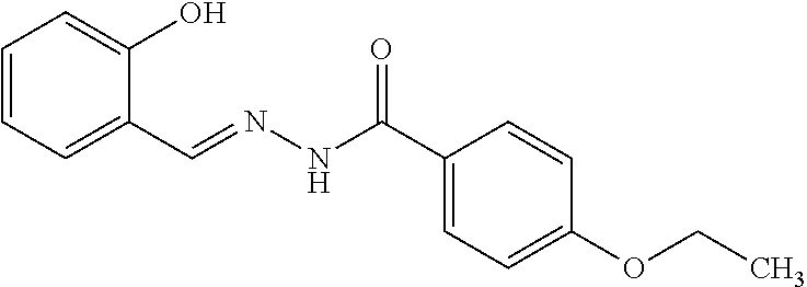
C1=CC=C(C=NNC(C2=CC=C(OCC)C=C2)=O)C(O)=C1
